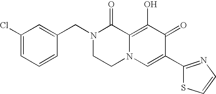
C1=C(CN2CCN3C(=C(O)C(=O)C(C4=NC=CS4)=C3)C2=O)C=CC=C1Cl
